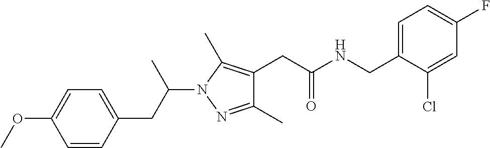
C1=C(CNC(CC2=C(C)N(C(CC3=CC=C(OC)C=C3)C)N=C2C)=O)C(Cl)=CC(F)=C1
